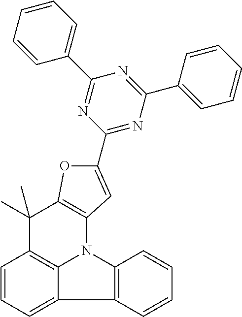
C1=CC=C2C3=C1C(C)(C)C1=C(N3C3=C2C=CC=C3)C=C(C2=NC(C3=CC=CC=C3)=NC(C3=CC=CC=C3)=N2)O1
